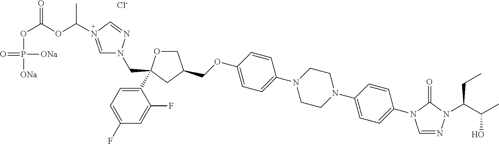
C(OC1=CC=C(N2CCN(C3=CC=C(N4C=NN(C(CC)C(O)C)C4=O)C=C3)CC2)C=C1)C1COC(C2=CC=C(F)C=C2F)(CN2C=N(C(C)OC(OP([ONa])([ONa])=O)=O)C=N2)C1.[Cl-]
